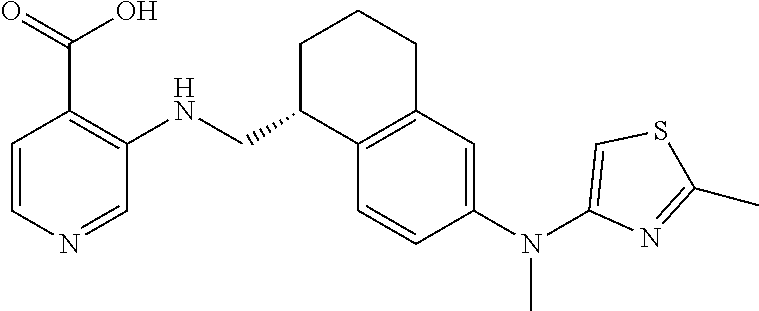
C1=CC(N(C2=CSC(C)=N2)C)=CC2=C1C(CNC1=C(C(O)=O)C=CN=C1)CCC2
